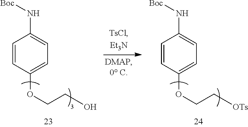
C1=CC(OCCO)=CC=C1N[Boc].C1=CC(OCC[OTs])=CC=C1N[Boc]
